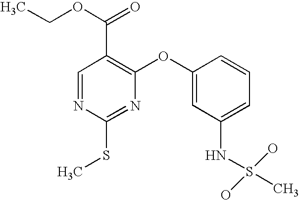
C1=NC(SC)=NC(OC2=CC(NS(C)(O)O)=CC=C2)=C1C(OCC)=O
